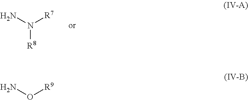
NO[R9].NN([R7])[R8]
